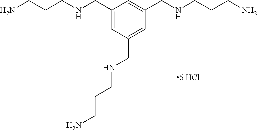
C1(CNCCCN)=CC(CNCCCN)=CC(CNCCCN)=C1
